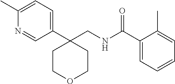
C1=C(C)N=CC(C2(CNC(C3=CC=CC=C3C)=O)CCOCC2)=C1
